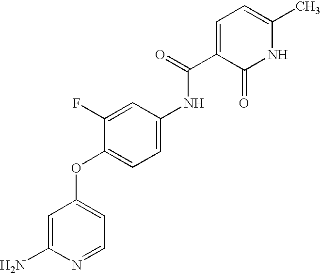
C1(F)=CC(NC(=O)C2=CC=C(C)NC2=O)=CC=C1OC1=CC=NC(N)=C1
